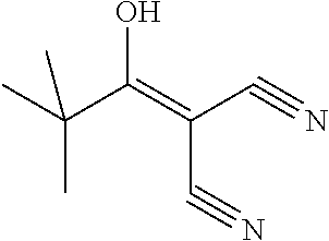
C(C(=C(C#N)C#N)O)(C)(C)C
